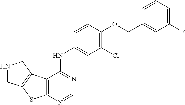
C12=C(N=CN=C1NC1=CC(Cl)=C(OCC3=CC(F)=CC=C3)C=C1)SC1=C2CNC1
